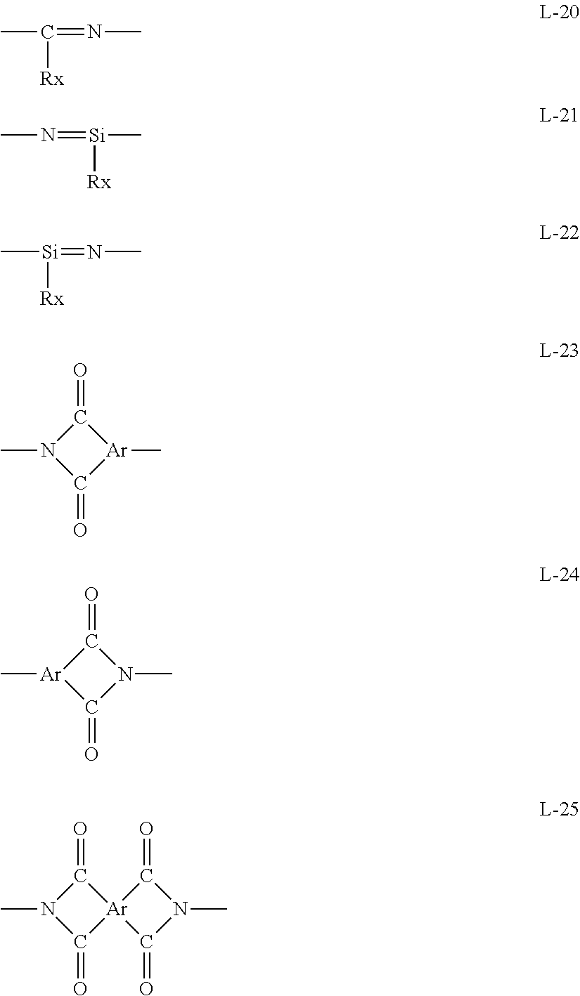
CC(=NC)[Rx].CN=[Si](C)[Rx].C[Si](=NC)[Rx].C1(=O)N(C)C(=O)[Ar]1C.C1(=O)[Ar](C)C(=O)N1C.C1(=O)N(C)C(=O)[Ar]12C(=O)N(C)C2=O
